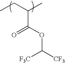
CCC(C)C(OC([CF3])[F3C])=O
